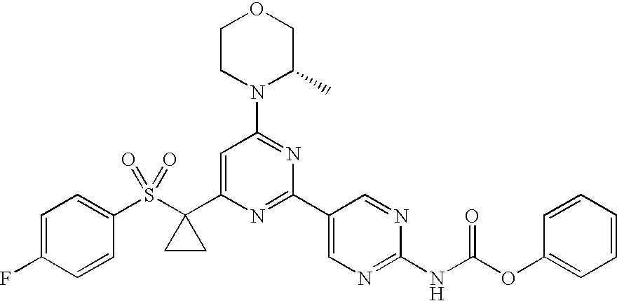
C1=C(C2(S(C3=CC=C(F)C=C3)(=O)=O)CC2)N=C(C2=CN=C(NC(OC3=CC=CC=C3)=O)N=C2)N=C1N1C(C)COCC1
